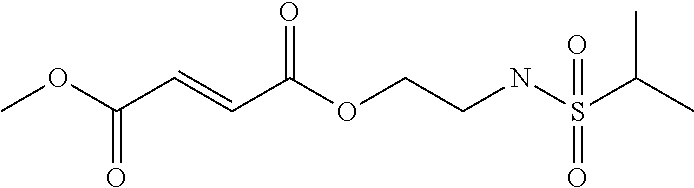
COC(C=CC(OCCNS(C(C)C)(=O)=O)=O)=O
